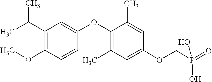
O(C)C1=C(C(C)C)C=C(OC2=C(C)C=C(OCP(=O)(O)O)C=C2C)C=C1
